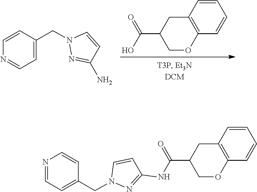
N1(CC2=CC=NC=C2)N=C(N)C=C1.C(O)(=O)C1COC2=C(C1)C=CC=C2.N1(CC2=CC=NC=C2)C=CC(NC(=O)C2COC3=C(C2)C=CC=C3)=N1
